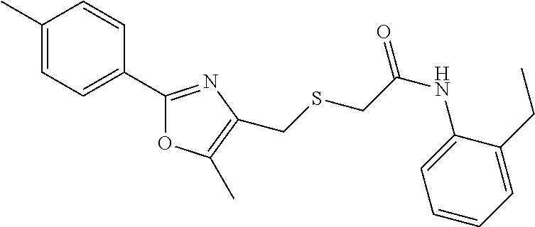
C1(C)=CC=C(C2=NC(CSCC(NC3=CC=CC=C3CC)=O)=C(C)O2)C=C1
